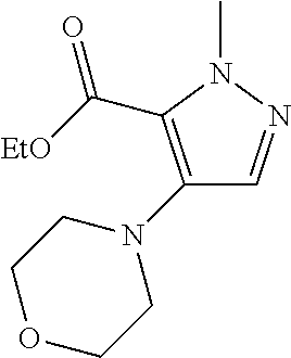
C(C1=C(N2CCOCC2)C=NN1C)([EtO])=O
